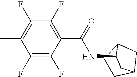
C1(F)=C(C)C(F)=C(F)C(C(=O)NC2C3CCC(C3)C2)=C1F
